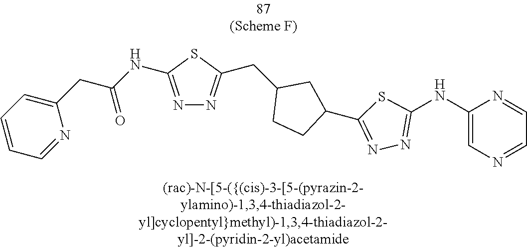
C1(CC(NC2=NN=C(CC3CCC(C4=NN=C(NC5=CN=CC=N5)S4)C3)S2)=O)=CC=CC=N1
